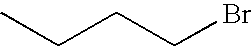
CCCCBr
